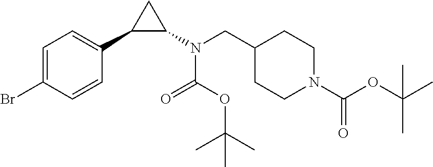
C1=C(Br)C=CC(C2C(N(CC3CCN(C(OC(C)(C)C)=O)CC3)C(OC(C)(C)C)=O)C2)=C1
